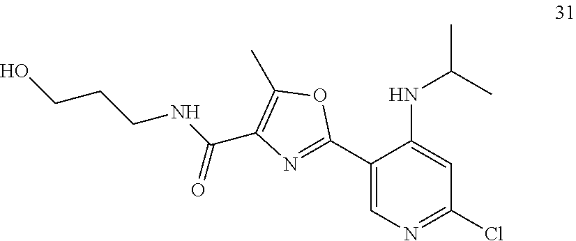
C(C1=C(C)OC(C2=CN=C(Cl)C=C2NC(C)C)=N1)(NCCCO)=O
